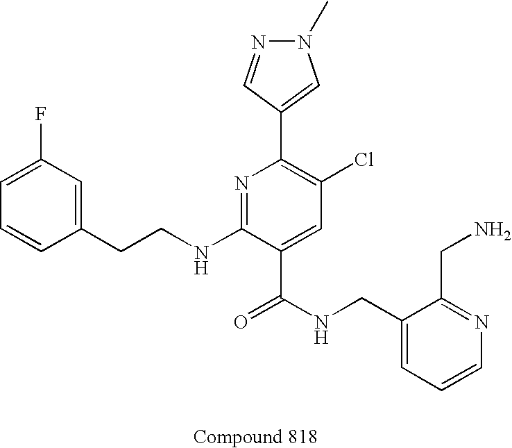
C1=CC(CCNC2=NC(C3=CN(C)N=C3)=C(Cl)C=C2C(NCC2=CC=CN=C2CN)=O)=CC(F)=C1
